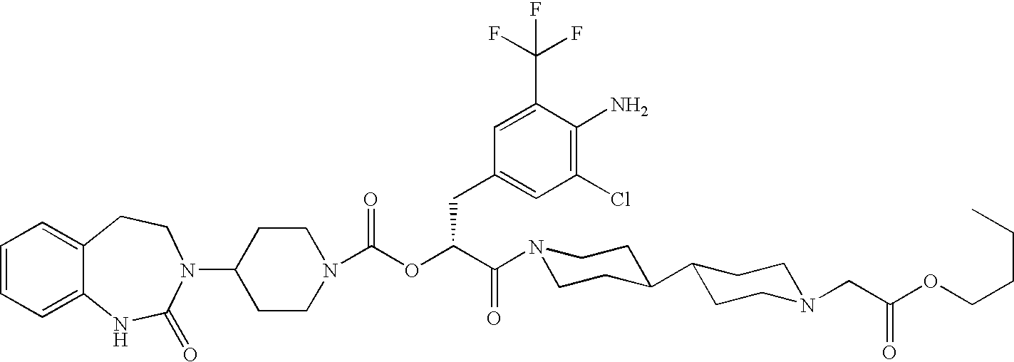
C1(N2C(=O)NC3=CC=CC=C3CC2)CCN(C(OC(C(N2CCC(C3CCN(CC(=O)OCCCC)CC3)CC2)=O)CC2=CC(Cl)=C(N)C(C(F)(F)F)=C2)=O)CC1
